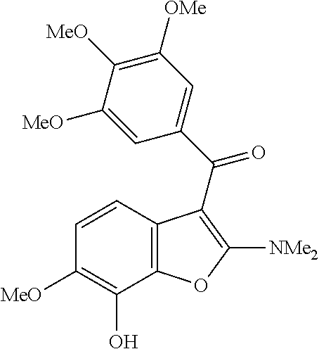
C12=C(C=CC([MeO])=C1O)C(C(C1=CC([OMe])=C([MeO])C([MeO])=C1)=O)=C([NMe2])O2
